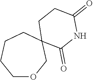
C1OCC2(CCC1)C(=O)NC(=O)CC2
